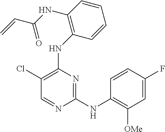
N(C1=C(Cl)C=NC(NC2=C([OMe])C=C(F)C=C2)=N1)C1=C(NC(C=C)=O)C=CC=C1
